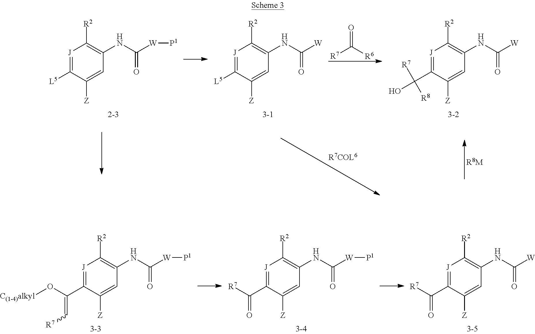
[J]1=C([L5])C([Z])=CC(NC([W][P1])=O)=C1[R2].[J]1=C([L5])C([Z])=CC(NC([W])=O)=C1[R2].[J]1=C(C(O)([R7])[R8])C([Z])=CC(NC([W])=O)=C1[R2].[R7]C([R6])=O.[R8M].[J]1=C(C([R7])=O)C([Z])=CC(NC([W])=O)=C1[R2].[J]1=C(C([R7])=O)C([Z])=CC(NC([W][P1])=O)=C1[R2].[J]1=C(C(O[C(1-4)alkyl])=C[R7])C([Z])=CC(NC([W][P1])=O)=C1[R2]
